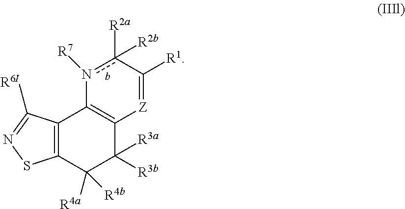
C12=C(C([R4a])([R4b])C([R3a])([R3b])C3=C1n([R7])c([R2a])([R2b])C([R1])=[Z]3)SN=C2[R6I]
